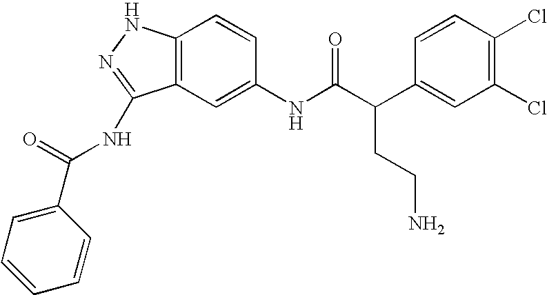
C12=C(C=C(NC(C(C3=CC(Cl)=C(Cl)C=C3)CCN)=O)C=C1)C(NC(C1=CC=CC=C1)=O)=NN2
